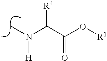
N(C)(C(C(O[R1])=O)[R4])[H]
